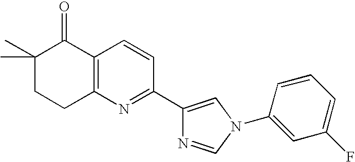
C1(C)(C)CCC2=C(C1=O)C=CC(C1=CN(C3=CC(F)=CC=C3)C=N1)=N2
